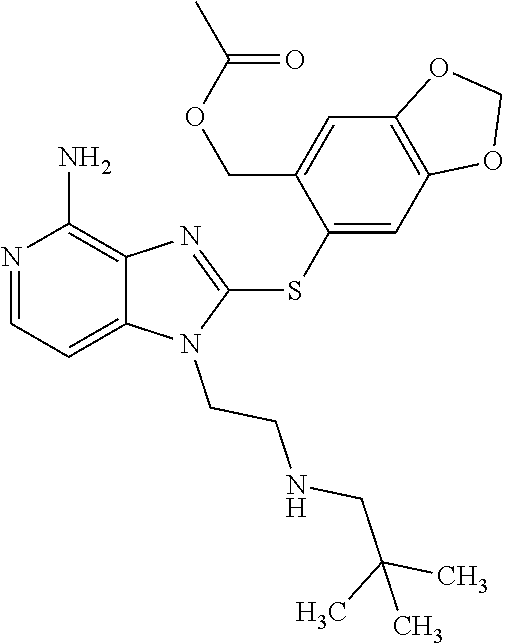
C12=CC=NC(N)=C1N=C(SC1=CC3=C(C=C1COC(C)=O)OCO3)N2CCNCC(C)(C)C
